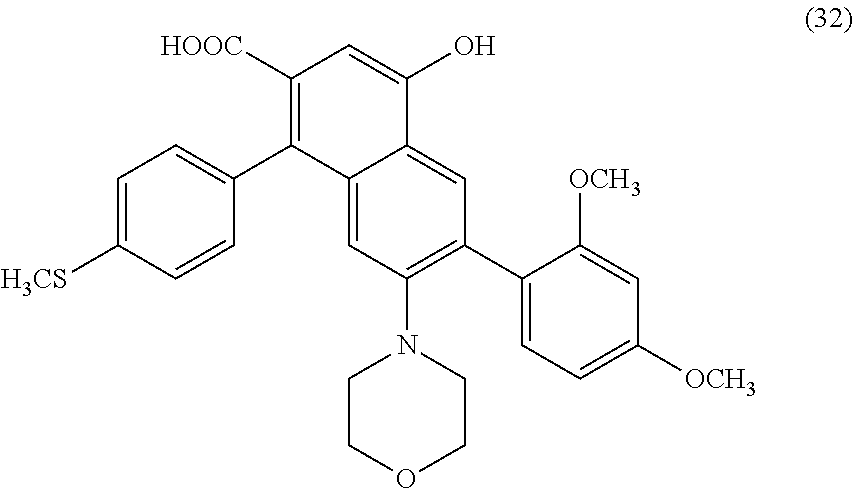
C1=C([H3CS])C=CC(C2=C([HOOC])C=C(O)C3=CC(C4=CC=C([OCH3])C=C4[OCH3])=C(N4CCOCC4)C=C23)=C1
